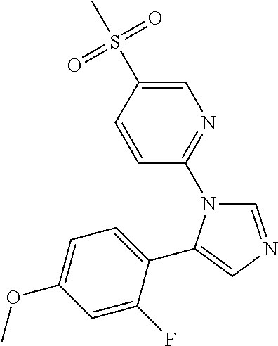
C1=CC(S(C)(=O)=O)=CN=C1N1C=NC=C1C1=CC=C(OC)C=C1F
